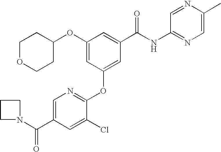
C1=C(C(N2CCC2)=O)C=C(Cl)C(OC2=CC(C(NC3=NC=C(C)N=C3)=O)=CC(OC3CCOCC3)=C2)=N1
